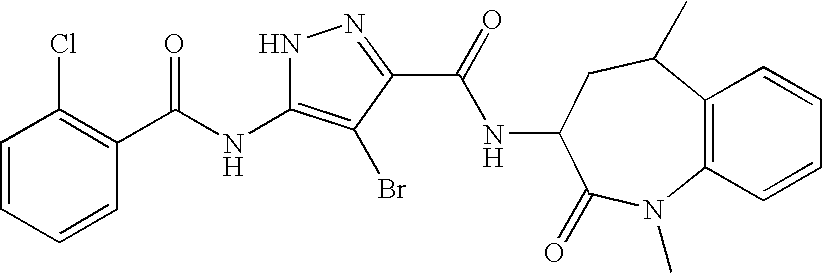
C1=CC=CC(C(=O)NC2=C(Br)C(C(=O)NC3C(=O)N(C)C4=C(C(C)C3)C=CC=C4)=NN2)=C1Cl
